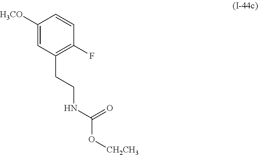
C1([H3CO])=CC(CCNC(=O)O[CH2CH3])=C(F)C=C1
